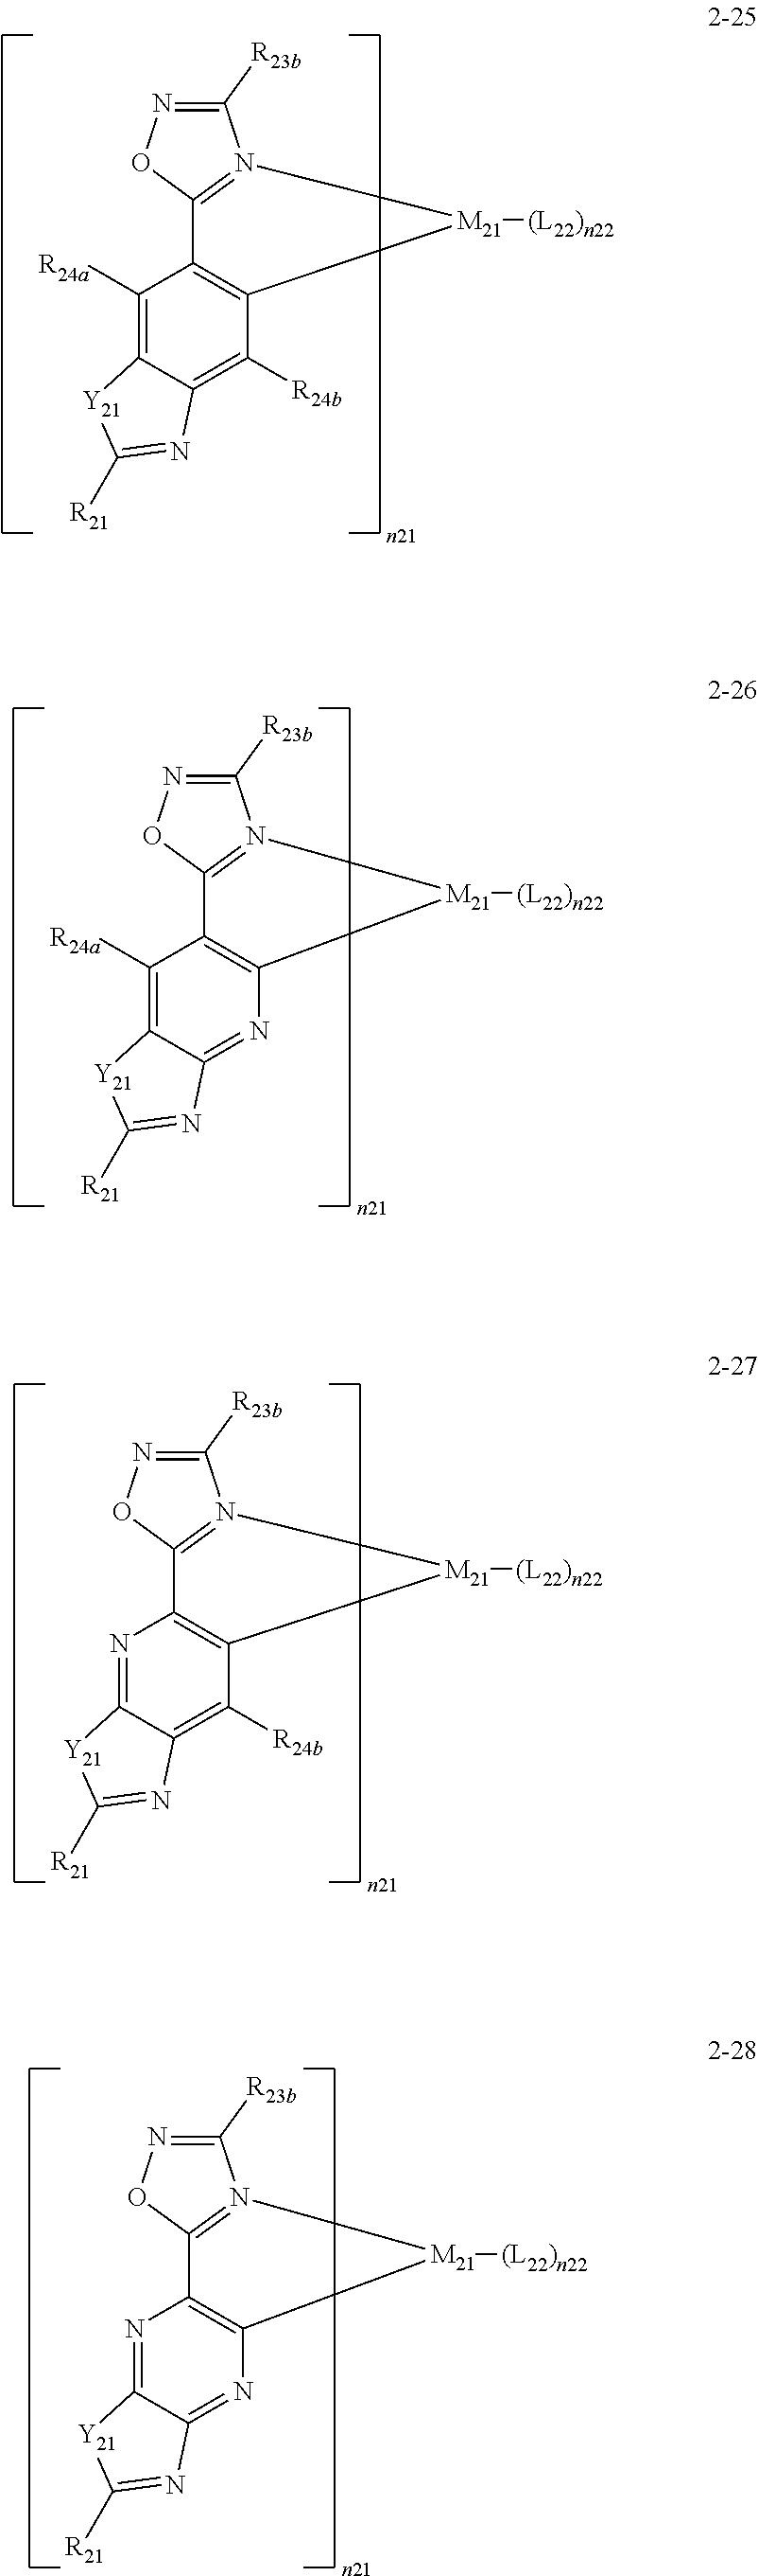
C1([R23b])=NOC2=N1[M21]([(L22)n22])C1=C2C([R24a])=C2C(=C1[R24b])N=C([R21])[Y21]2.C1([R23b])=NOC2=N1[M21]([(L22)n22])C1=C2C([R24a])=C2C(=N1)N=C([R21])[Y21]2.C1([R23b])=NOC2=N1[M21]([(L22)n22])C1=C2N=C2C(=C1[R24b])N=C([R21])[Y21]2.C1([R23b])=NOC2=N1[M21]([(L22)n22])C1=C2N=C2C(=N1)N=C([R21])[Y21]2
